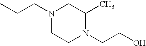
CCCN1CCN(CCO)C(C)C1
